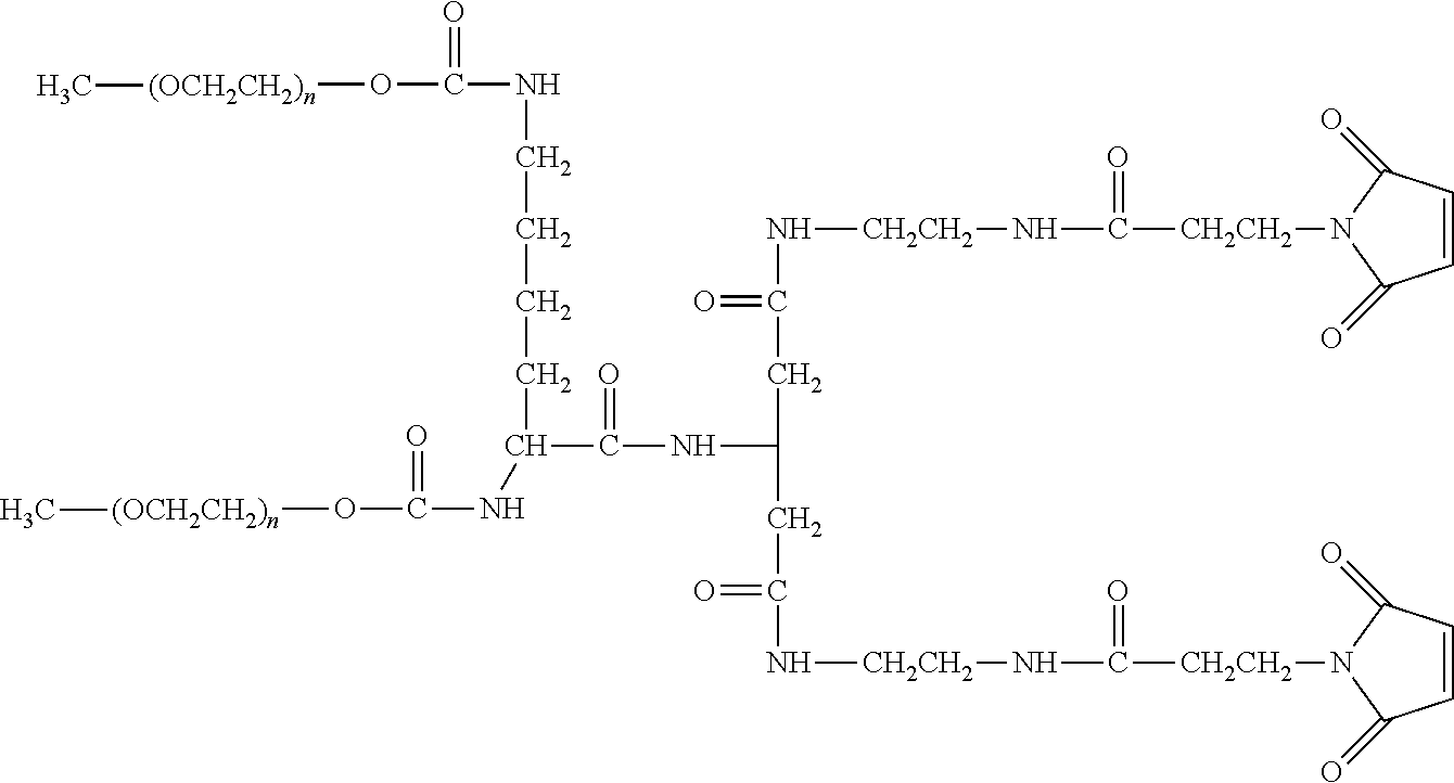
N([CH2CH2]NC(=O)[CH2CH2]N1C(=O)C=CC1=O)C(CC(CC(=O)N[CH2CH2]NC(=O)[CH2CH2]N1C(=O)C=CC1=O)NC(=O)C(CCCCNC(O[(OCH2CH2)n]C)=O)NC(=O)O[(OCH2CH2)n]C)=O
